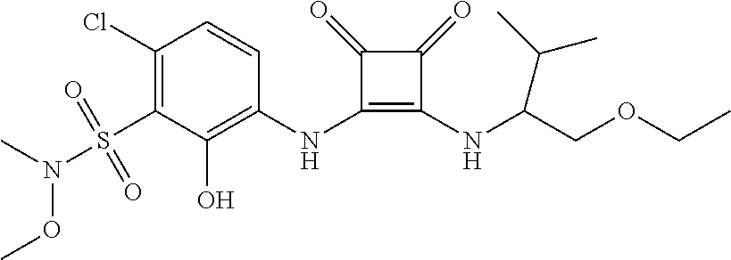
C1(Cl)=C(S(N(OC)C)(=O)=O)C(O)=C(NC2=C(NC(COCC)C(C)C)C(=O)C2=O)C=C1
